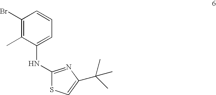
C1(Br)=C(C)C(NC2=NC(C(C)(C)C)=CS2)=CC=C1
